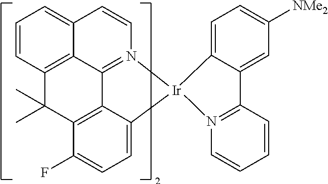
C1=CC2=C3C(=C1)C=CN1=C3C3=C(C(F)=CC=C3[Ir]13N1=C(C=CC=C1)C1=CC([NMe2])=CC=C31)C2(C)C
